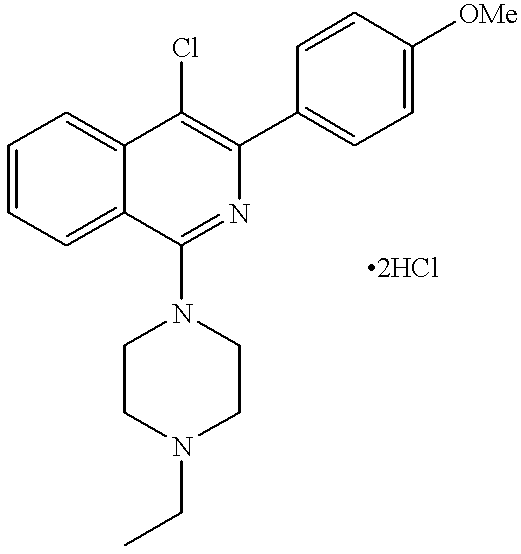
C1=CC=C2C(=C1)C(Cl)=C(C1=CC=C([OMe])C=C1)N=C2N1CCN(CC)CC1
